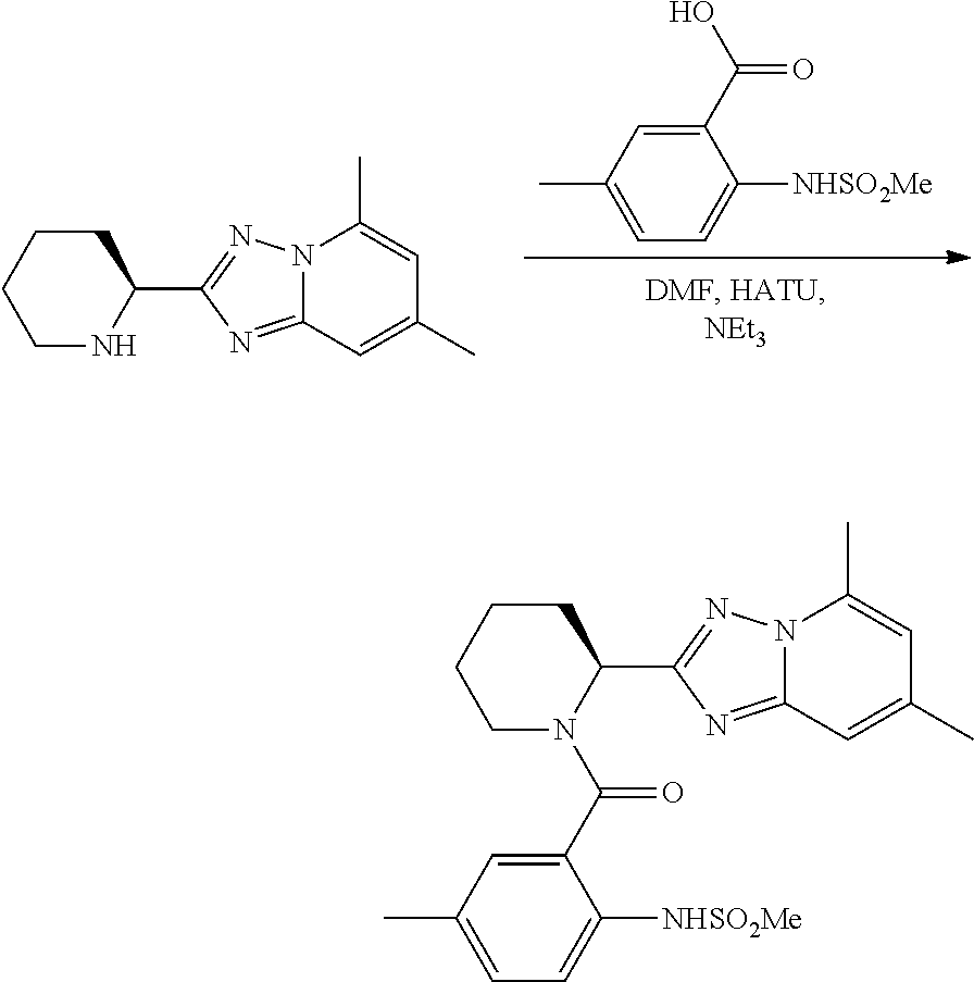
C1(C(O)=O)=CC(C)=CC=C1[NHSO2Me].C1NC(C2=NN3C(=N2)C=C(C)C=C3C)CCC1.C1N(C(C2=CC(C)=CC=C2[NHSO2Me])=O)C(C2=NN3C(=N2)C=C(C)C=C3C)CCC1
